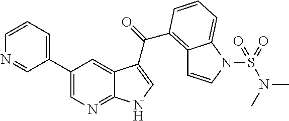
C1(C2=CC=CN=C2)=CN=C2C(=C1)C(C(=O)C1=C3C=CN(S(=O)(=O)N(C)C)C3=CC=C1)=CN2
